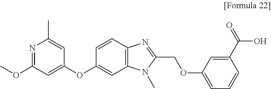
N1=C(OC)C=C(OC2=CC3=C(C=C2)N=C(COC2=CC=CC(C(O)=O)=C2)N3C)C=C1C
